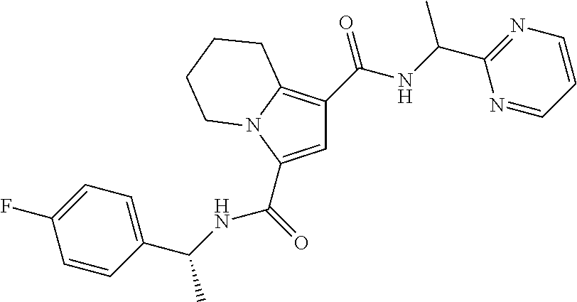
C1=C(C(=O)NC(C2=CC=C(F)C=C2)C)N2C(=C1C(=O)NC(C1=NC=CC=N1)C)CCCC2
